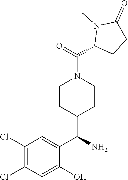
C(=O)(N1CCC(C(C2=CC(Cl)=C(Cl)C=C2O)N)CC1)C1CCC(=O)N1C
